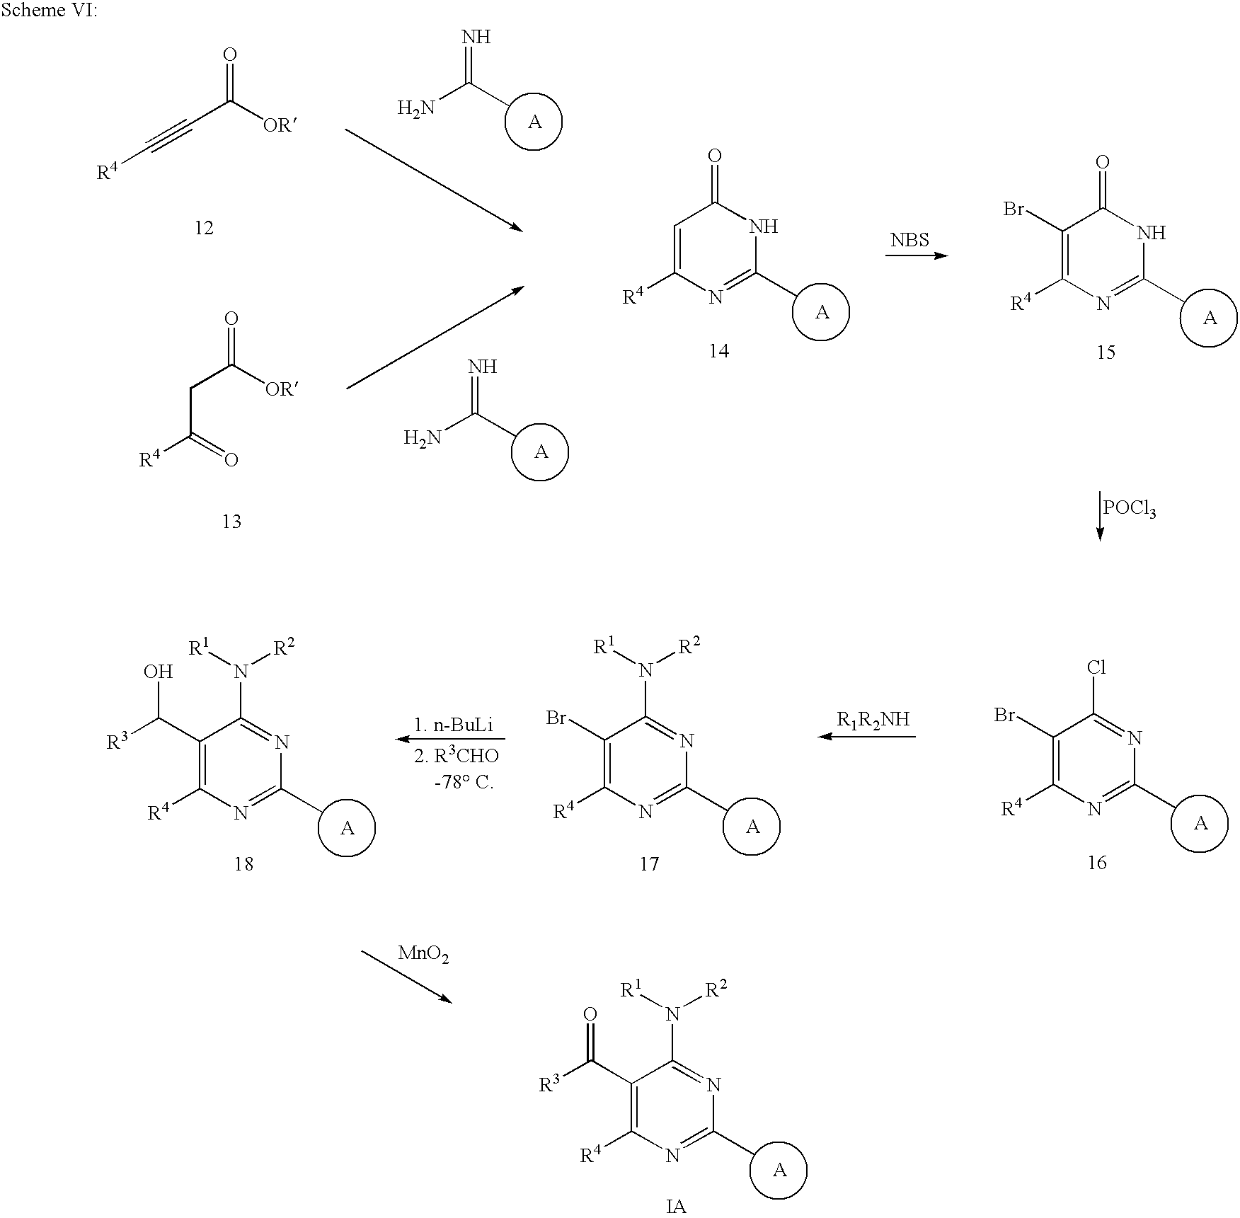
C(C([OR])=O)#C[R4].C(C([OR])=O)C([R4])=O.NC(C)=N.NC(C)=N.N1=C(C)NC(=O)C=C1[R4].[NBS].N1=C(C)NC(=O)C(Br)=C1[R4].[POCl3].N1=C(C)N=C(Cl)C(Br)=C1[R4].N1=C(C)N=C(N([R2])[R1])C(Br)=C1[R4].N1=C(C)N=C(N([R2])[R1])C(C(O)[R3])=C1[R4].[MnO2].N1=C(C)N=C(N([R2])[R1])C(C(=O)[R3])=C1[R4]
